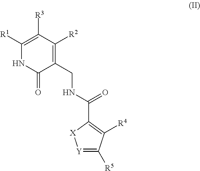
C1(CNC(=O)C2=C([R4])C([R5])=[Y][X]2)=C([R2])C([R3])=C([R1])NC1=O
